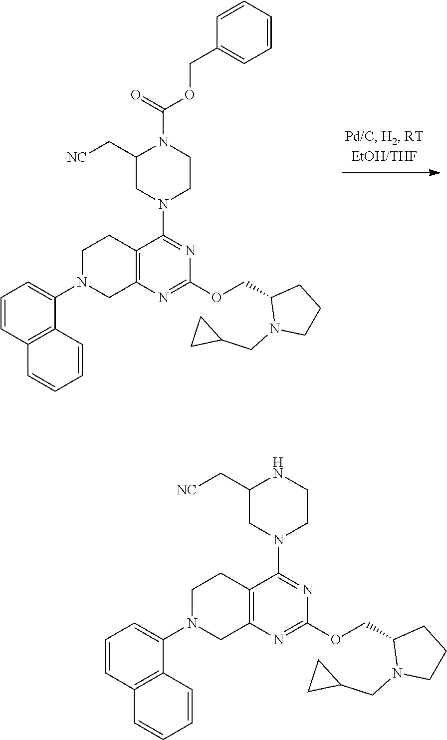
N1(C2=CC=CC3=C2C=CC=C3)CC2=C(CC1)C(N1CCNC(C[NC])C1)=NC(OCC1N(CC3CC3)CCC1)=N2.N1(C2=CC=CC3=C2C=CC=C3)CC2=C(CC1)C(N1CCN(C(=O)OCC3=CC=CC=C3)C(C[NC])C1)=NC(OCC1N(CC3CC3)CCC1)=N2
